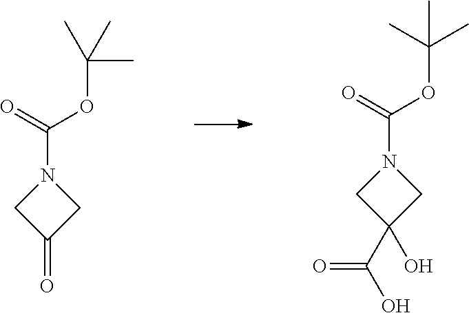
N1(C(=O)OC(C)(C)C)CC(=O)C1.N1(C(=O)OC(C)(C)C)CC(O)(C(O)=O)C1
